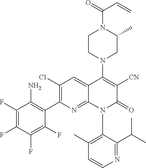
NC1=C(C2=C(Cl)C=C3C(=N2)N(C2=C(C)C=CN=C2C(C)C)C(=O)C([CN])=C3N2CC(C)N(C(=O)C=C)CC2)C(F)=C(F)C(F)=C1F
